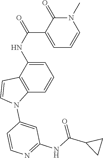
C1=C(NC(C2=CC=CN(C)C2=O)=O)C2=C(C=C1)N(C1=CC(NC(=O)C3CC3)=NC=C1)C=C2
